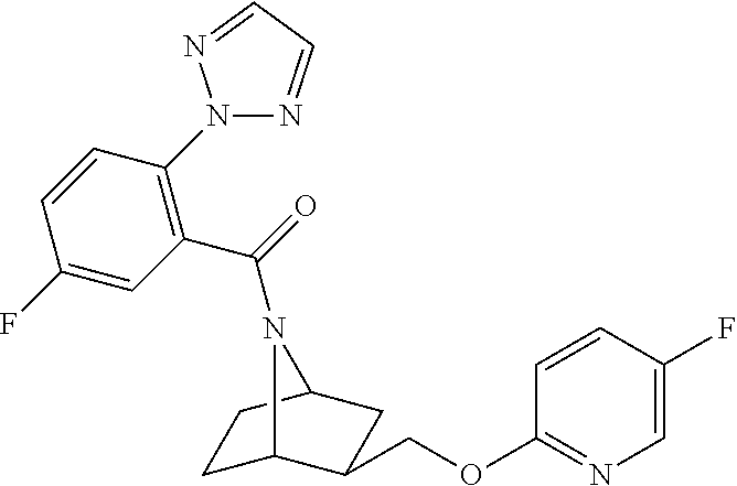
C1C2C(COC3=NC=C(F)C=C3)CC(C1)N2C(=O)C1=C(N2N=CC=N2)C=CC(F)=C1
